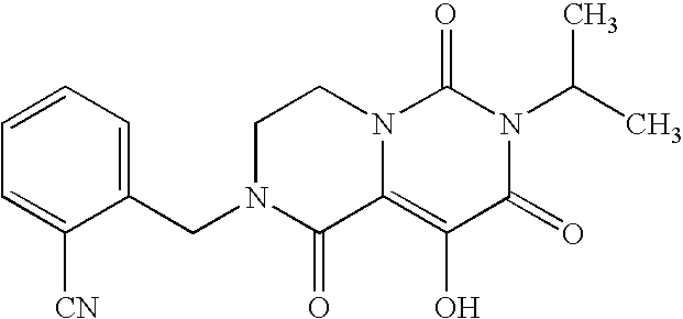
C1=CC=C(CN2C(=O)C3=C(O)C(=O)N(C(C)C)C(=O)N3CC2)C([CN])=C1
